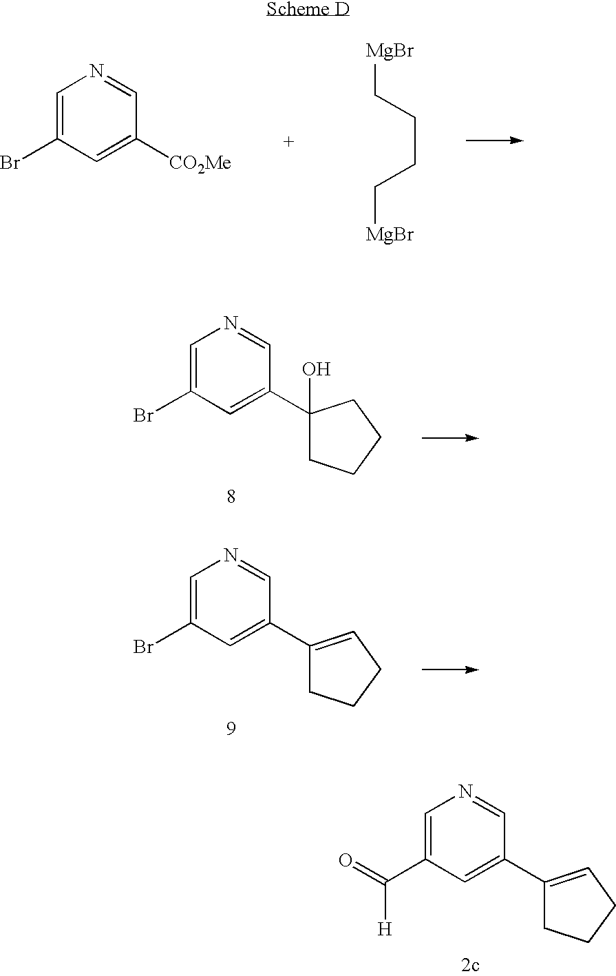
C1=C(Br)C=C([CO2Me])C=N1.[MgBr]CCCC[MgBr].C1=C(Br)C=C(C2(O)CCCC2)C=N1.C1=C(Br)C=C(C2=CCCC2)C=N1.C1=C(C([H])=O)C=C(C2=CCCC2)C=N1
